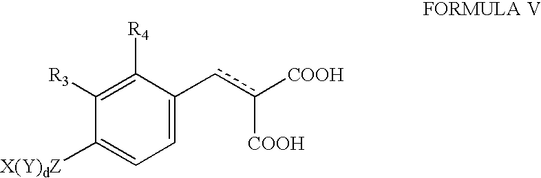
C1([X(Y)dZ])=CC=C(cc([COOH])[COOH])C([R4])=C1[R3]
